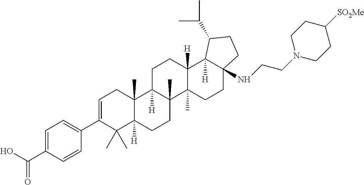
C1=C(C(O)=O)C=CC(C2=CCC3(C)C([H])(C2(C)C)CCC2(C)C3([H])CCC3([H])C2(C)CCC2(NCCN4CCC([SO2Me])CC4)C3([H])C(C(C)C)CC2)=C1
